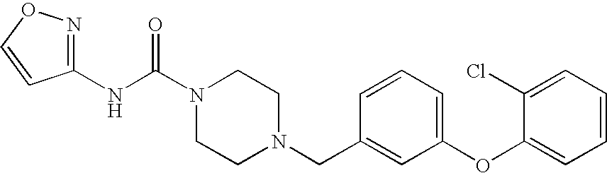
N(C(N1CCN(CC2=CC(OC3=CC=CC=C3Cl)=CC=C2)CC1)=O)C1=NOC=C1
